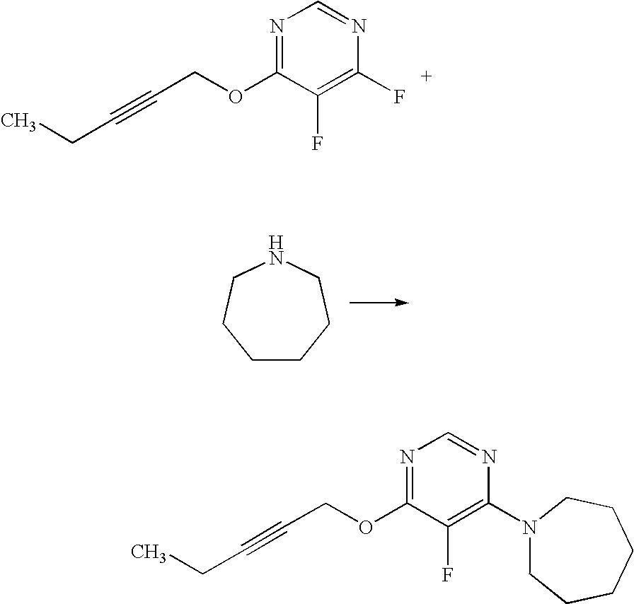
N1=C(OCC#CCC)C(F)=C(F)N=C1.C1CCCNCC1.N1=C(OCC#CCC)C(F)=C(N2CCCCCC2)N=C1
